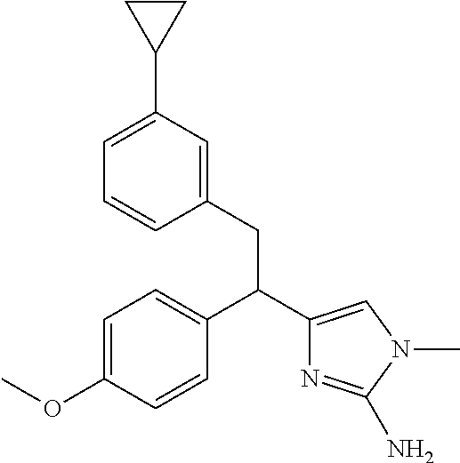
C1=C(OC)C=CC(C(C2=CN(C)C(N)=N2)CC2=CC(C3CC3)=CC=C2)=C1
